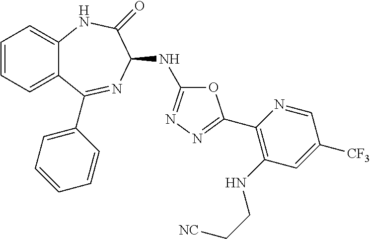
C1=CC=C2C(=C1)NC(=O)C(NC1=NN=C(C3=C(NCC[NC])C=C([CF3])C=N3)O1)N=C2C1=CC=CC=C1
